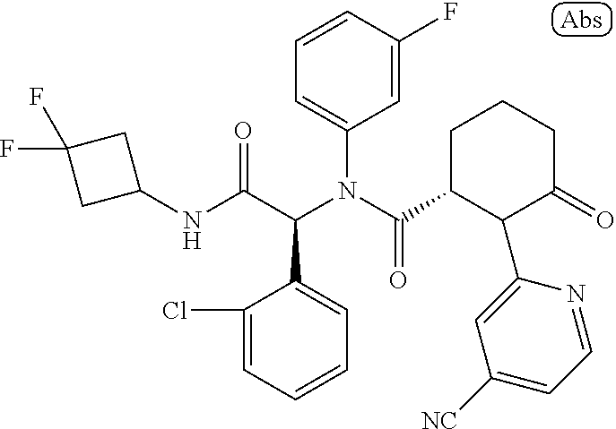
C1=CC(F)=CC(N(C(=O)C2C(C3=CC([NC])=CC=N3)C(=O)CCC2)C(C(NC2CC(F)(F)C2)=O)C2=CC=CC=C2Cl)=C1
